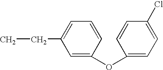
CCC1=CC=CC(OC2=CC=C(Cl)C=C2)=C1
